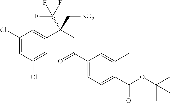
C1(Cl)=CC(Cl)=CC(C(CC(C2=CC=C(C(OC(C)(C)C)=O)C(C)=C2)=O)(C(F)(F)F)C[NO2])=C1
